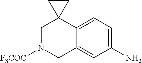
C1N([F3COC])CC2=CC(N)=CC=C2C12CC2
